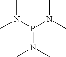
N(P(N(C)C)N(C)C)(C)C
